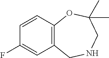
C12=C(C=CC(F)=C1)OC(C)(C)CNC2
